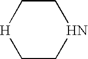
C1CNCC[H]1
